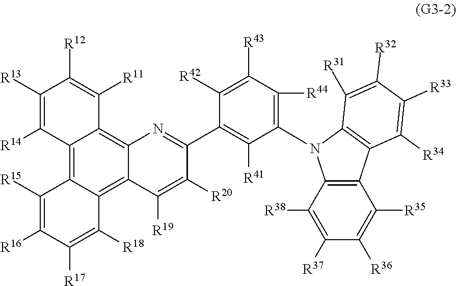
C12=C3C(=C4C(=C1C([R11])=C([R12])C([R13])=C2[R14])N=C(C1=C([R41])C(N2C5=C(C([R34])=C([R33])C([R32])=C5[R31])C5=C2C([R38])=C([R37])C([R36])=C5[R35])=C([R44])C([R43])=C1[R42])C([R20])=C4[R19])C([R18])=C([R17])C([R16])=C3[R15]
